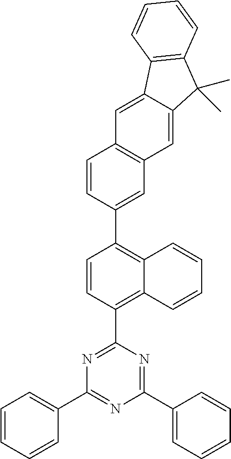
C1(C2=CC=CC=C2)=NC(C2=C3C(=C(C4=CC5=C(C=C4)C=C4C(=C5)C(C)(C)C5=C4C=CC=C5)C=C2)C=CC=C3)=NC(C2=CC=CC=C2)=N1
